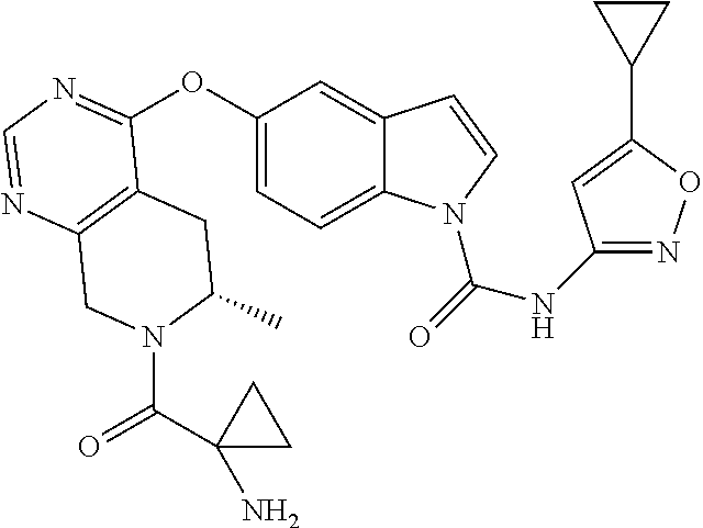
C12=C(N=CN=C1OC1=CC=C3C(=C1)C=CN3C(=O)NC1=NOC(C3CC3)=C1)CN(C(C1(N)CC1)=O)C(C)C2
